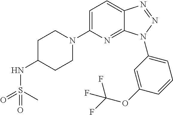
C1=C(N2CCC(NS(=O)(C)=O)CC2)N=C2C(=C1)N=NN2C1=CC=CC(OC(F)(F)F)=C1
